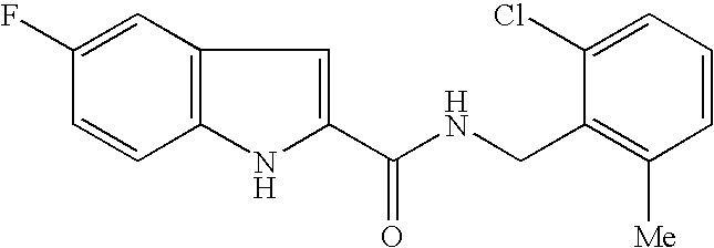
C1(C(NCC2=C([Me])C=CC=C2Cl)=O)=CC2=C(N1)C=CC(F)=C2
